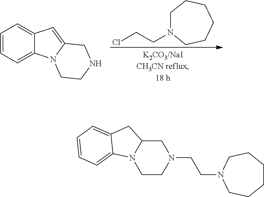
ClCCN1CCCCCC1.C1=CC=C2C(=C1)C=C1N2CCNC1.C12CN(CCN3CCCCCC3)CCN1C1=CC=CC=C1C2
